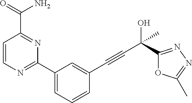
C1=CC(C(N)=O)=NC(C2=CC=CC(C#CC(O)(C)C3=NN=C(C)O3)=C2)=N1
